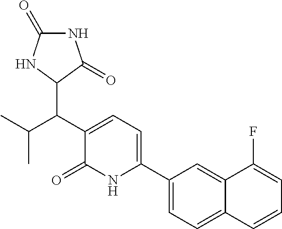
C1(C2=CC=C(C(C(C)C)C3NC(=O)NC3=O)C(=O)N2)=CC=C2C(=C1)C(F)=CC=C2
